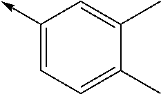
C1(->C)=CC=C(C)C(C)=C1
